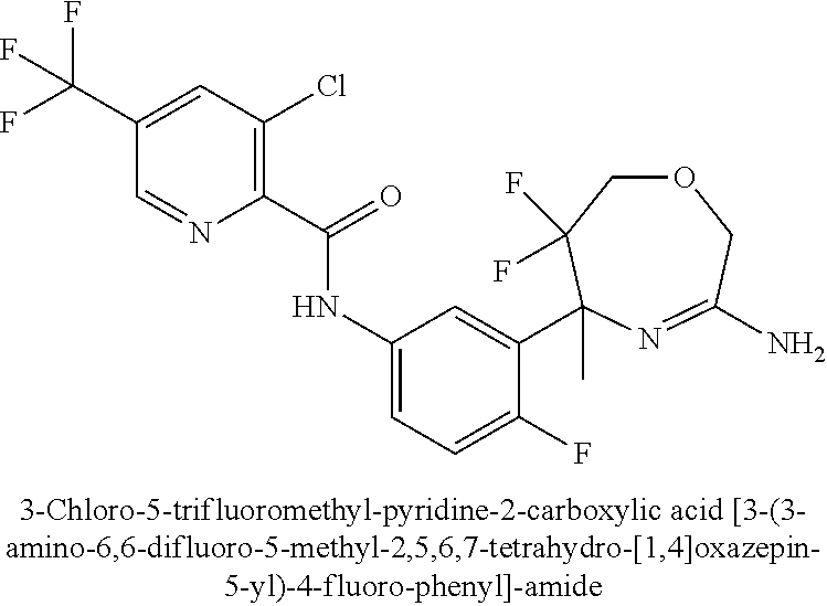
C1(C(F)(F)F)=CC(Cl)=C(C(=O)NC2=CC=C(F)C(C3(C)C(F)(F)COCC(N)=N3)=C2)N=C1
